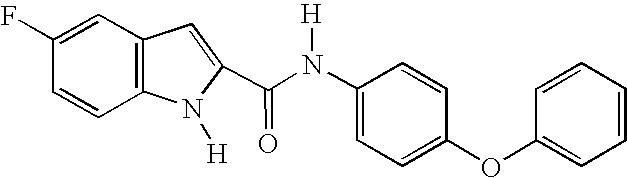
C1=C(F)C=CC2=C1C=C(C(N(C1=CC=C(OC3=CC=CC=C3)C=C1)[H])=O)N2[H]
